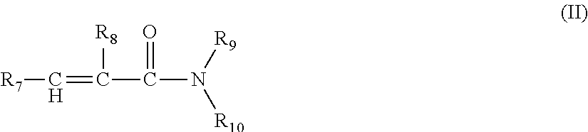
[R7]C=C([R8])C(N([R9])[R10])=O
